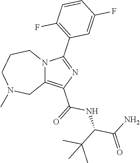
C12=C(C(NC(C(C)(C)C)C(=O)N)=O)N=C(C3=C(F)C=CC(F)=C3)N1CCCN(C)C2
